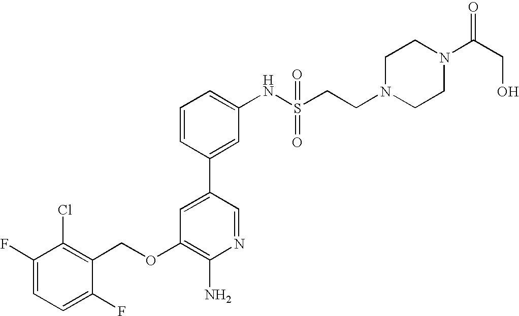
C1(F)=CC=C(F)C(COC2=C(N)N=CC(C3=CC(NS(CCN4CCN(C(CO)=O)CC4)(=O)=O)=CC=C3)=C2)=C1Cl
